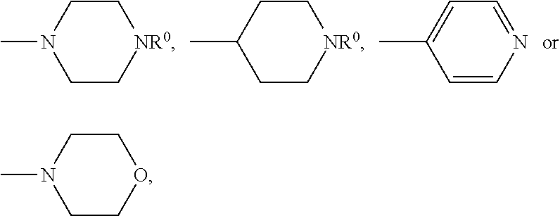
C1CN(C)CC[NR0]1.C1(C)CC[NR0]CC1.C1(C)=CC=NC=C1.N1(C)CCOCC1
